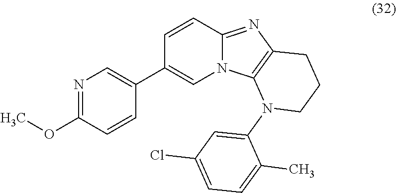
N1=C(OC)C=CC(C2=CN3C(=NC4=C3N(C3=CC(Cl)=CC=C3C)CCC4)C=C2)=C1
